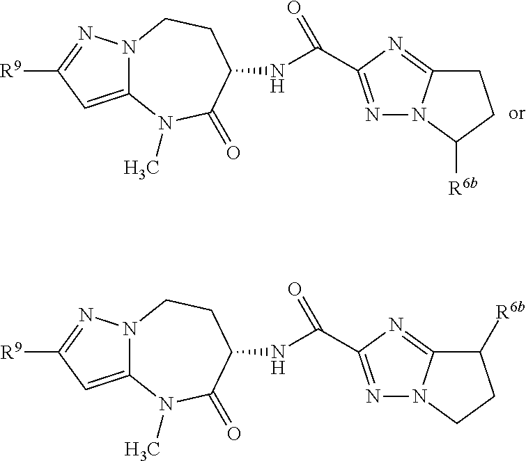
N12C(=CC([R9])=N1)N(C)C(=O)C(NC(=O)C1=NN3C(=N1)CCC3[R6b])CC2.N12C(=CC([R9])=N1)N(C)C(=O)C(NC(=O)C1=NN3C(=N1)C([R6b])CC3)CC2
